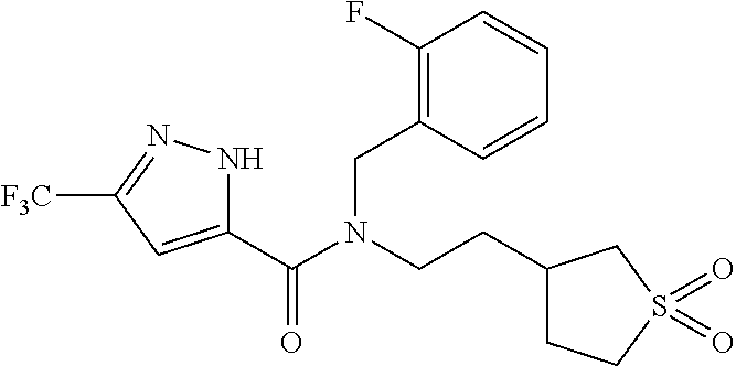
C1(C(N(CCC2CCS(=O)(=O)C2)CC2=C(F)C=CC=C2)=O)=CC([F3C])=NN1
